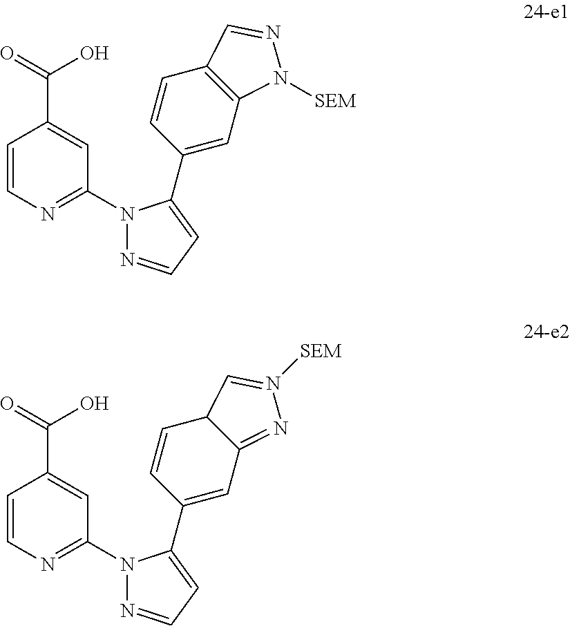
C(C1=CC(N2N=CC=C2C2=CC3=C(C=C2)C=NN3[SEM])=NC=C1)(O)=O.C(C1=CC(N2N=CC=C2C2=CC3=NN([SEM])=CC3C=C2)=NC=C1)(O)=O
